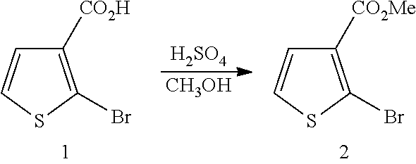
[H2SO4].[CH3OH].C1([CO2H])=C(Br)SC=C1.C1([CO2Me])=C(Br)SC=C1
